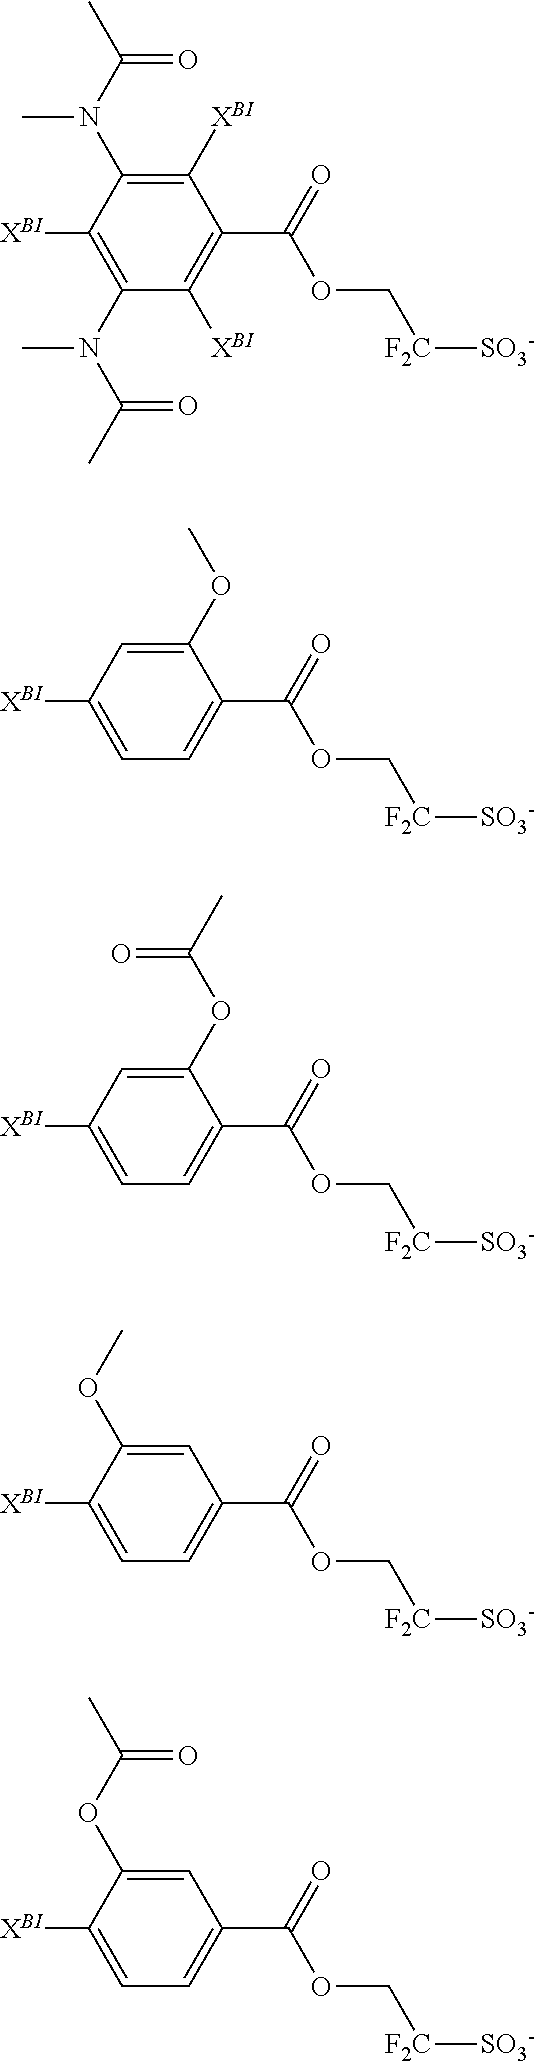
C1([XBI])=C(N(C(C)=O)C)C([XBI])=C(C(=O)OC[F2C][SO3-])C([XBI])=C1N(C(C)=O)C.C1([XBI])=CC=C(C(=O)OC[F2C][SO3-])C(OC)=C1.C1([XBI])=CC=C(C(=O)OC[F2C][SO3-])C(OC(C)=O)=C1.C1([XBI])=CC=C(C(=O)OC[F2C][SO3-])C=C1OC.C1([XBI])=CC=C(C(=O)OC[F2C][SO3-])C=C1OC(=O)C
